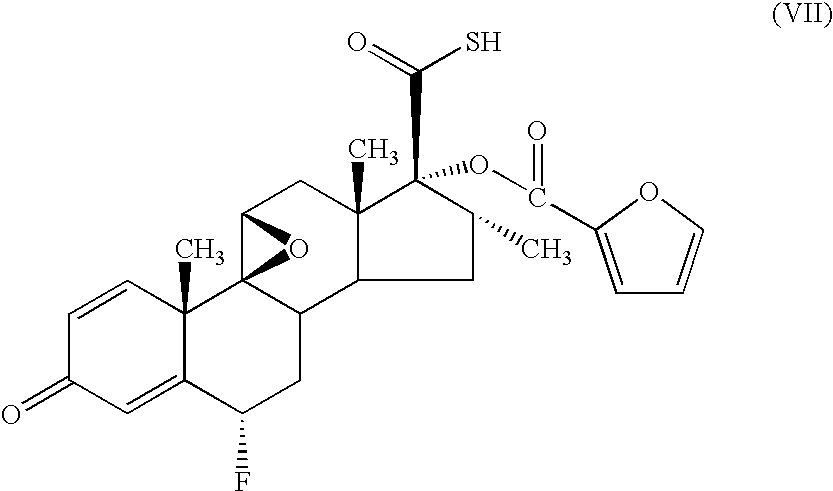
C1=CC2(C)C(=CC1=O)C(F)CC1C23C(CC2(C)C(C(S)=O)(OC(C4=CC=CO4)=O)C(C)CC12)O3
